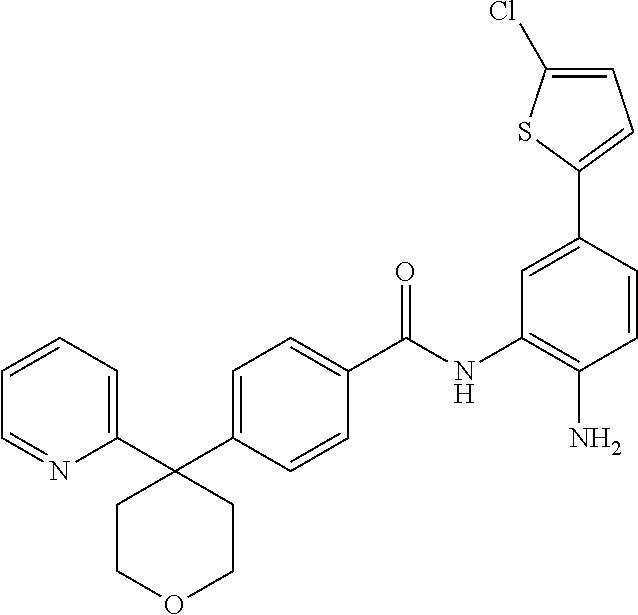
C1(C2=CC=CC=N2)(C2=CC=C(C(NC3=C(N)C=CC(C4=CC=C(Cl)S4)=C3)=O)C=C2)CCOCC1
